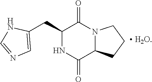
C1=NC=C(CC2NC(=O)C3N(C2=O)CCC3)N1
